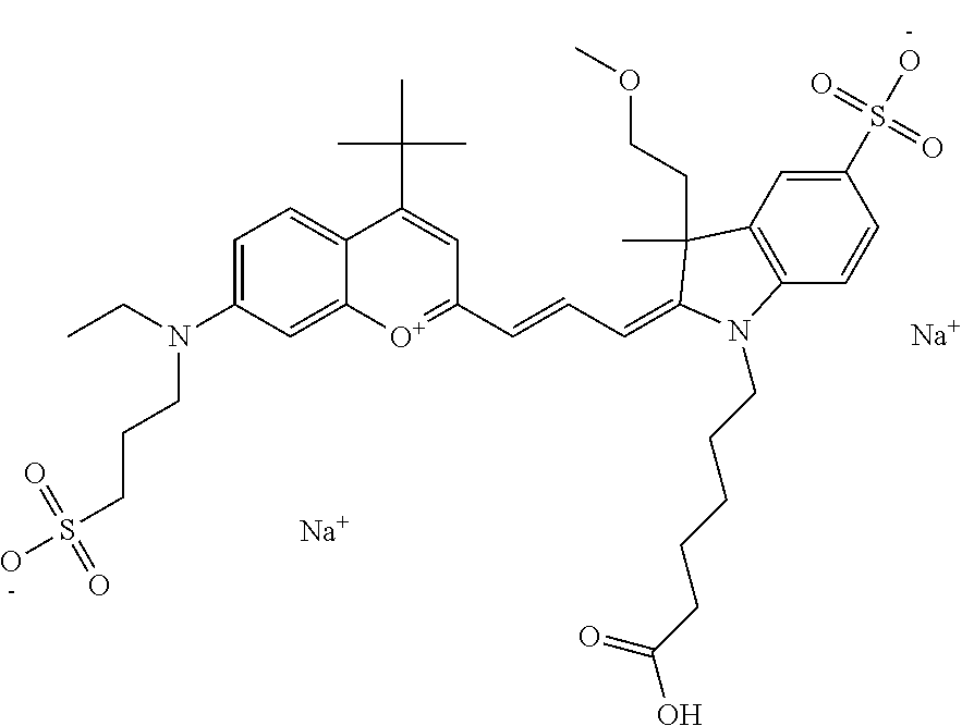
[Na].[Na].C(=CC=C1C(C)(CCOC)C2=C(C=CC(S(O)(=O)=O)=C2)N1CCCCCC(O)=O)C1=[O+]C2=CC(N(CC)CCCS(O)(=O)=O)=CC=C2C(C(C)(C)C)=C1
